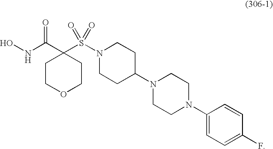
ONC(C1(S(N2CCC(N3CCN(C4=CC=C(F)C=C4)CC3)CC2)(=O)=O)CCOCC1)=O
